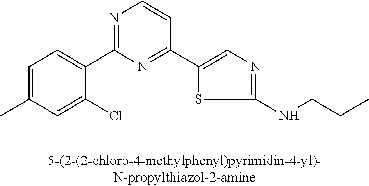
C1=C(C)C=C(Cl)C(C2=NC=CC(C3=CN=C(NCCC)S3)=N2)=C1
